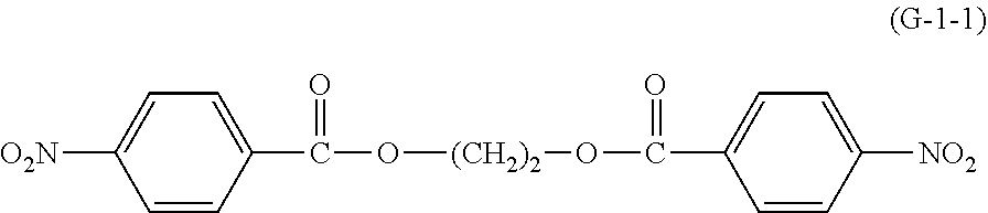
C1=CC(C(O[(CH2)2]OC(C2=CC=C([NO2])C=C2)=O)=O)=CC=C1[O2N]
